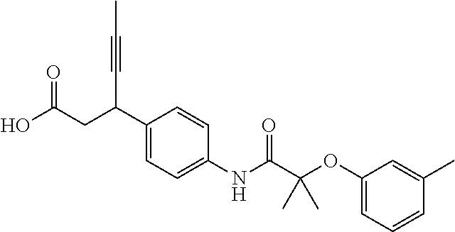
C1(C(CC(O)=O)C#CC)=CC=C(NC(C(OC2=CC=CC(C)=C2)(C)C)=O)C=C1
